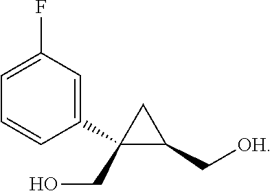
C1(C2(CO)C(C[OH])C2)=CC(F)=CC=C1
